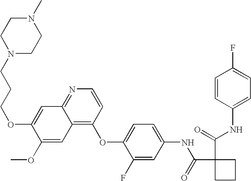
C1=CC(NC(=O)C2(C(=O)NC3=CC=C(OC4=C5C(=NC=C4)C=C(OCCCN4CCN(C)CC4)C(OC)=C5)C(F)=C3)CCC2)=CC=C1F
